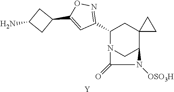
C1(C2=NOC(C3CC(N)C3)=C2)N2CC(C3(C1)CC3)N([OSO3H])C2=O.[Y]
